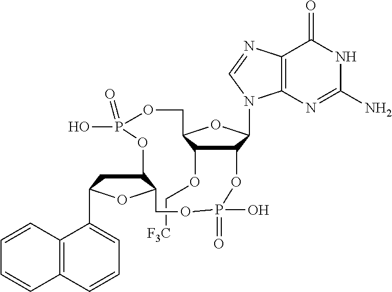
C1(C2CC3C(O2)COP(O)(=O)OC2C(N4C5=C(C(=O)NC(N)=N5)N=C4)OC(COP(=O)(O)O3)C2OC[F3C])=CC=CC2=C1C=CC=C2
